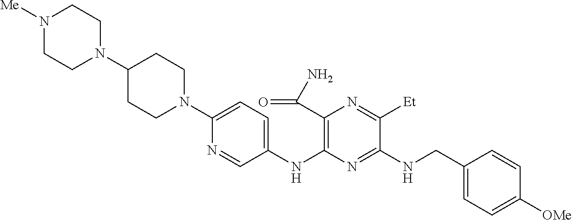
C1(NC2=C(C(N)=O)N=C([Et])C(NCC3=CC=C([OMe])C=C3)=N2)=CC=C(N2CCC(N3CCN([Me])CC3)CC2)N=C1
